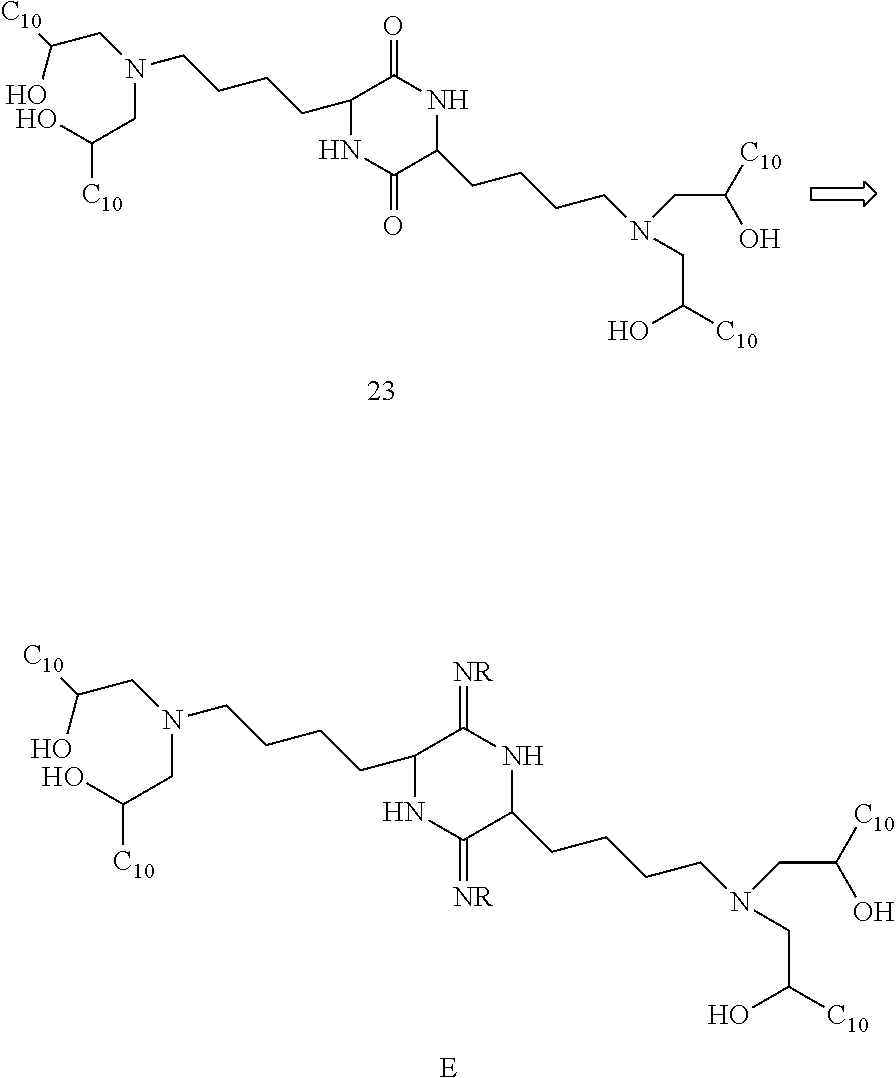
C(O)(CN(CC(O)[C10])CCCCC1NC(=[NR])C(CCCCN(CC(O)[C10])CC(O)[C10])NC1=[NR])[C10].[E].C(O)(CN(CC(O)[C10])CCCCC1NC(=O)C(CCCCN(CC(O)[C10])CC(O)[C10])NC1=O)[C10]
